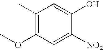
C1(C)=C(OC)C=C([NO2])C(O)=C1
